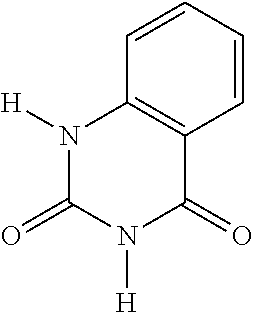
C1=CC=CC2=C1N([H])C(=O)N([H])C2=O
